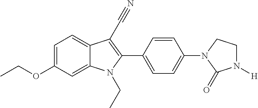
C1=C(OCC)C=C2C(=C1)C(C#N)=C(C1=CC=C(N3C(=O)N([H])CC3)C=C1)N2CC
